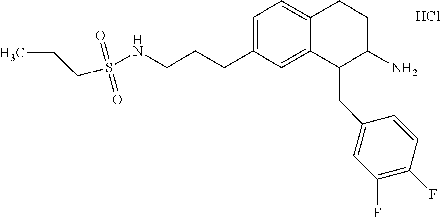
C1=C(CCCNS(=O)(=O)CCC)C=C2C(=C1)CCC(N)C2CC1=CC(F)=C(F)C=C1.Cl
